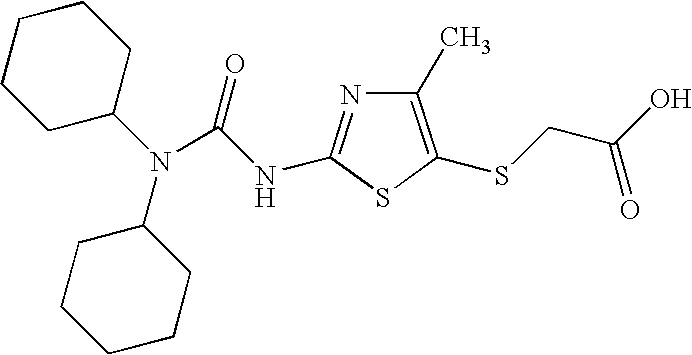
N(C(=O)NC1=NC(C)=C(SCC(O)=O)S1)(C1CCCCC1)C1CCCCC1
